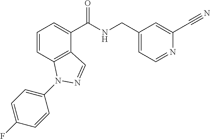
C1=CC2=C(C(C(NCC3=CC=NC(C#N)=C3)=O)=C1)C=NN2C1=CC=C(F)C=C1
